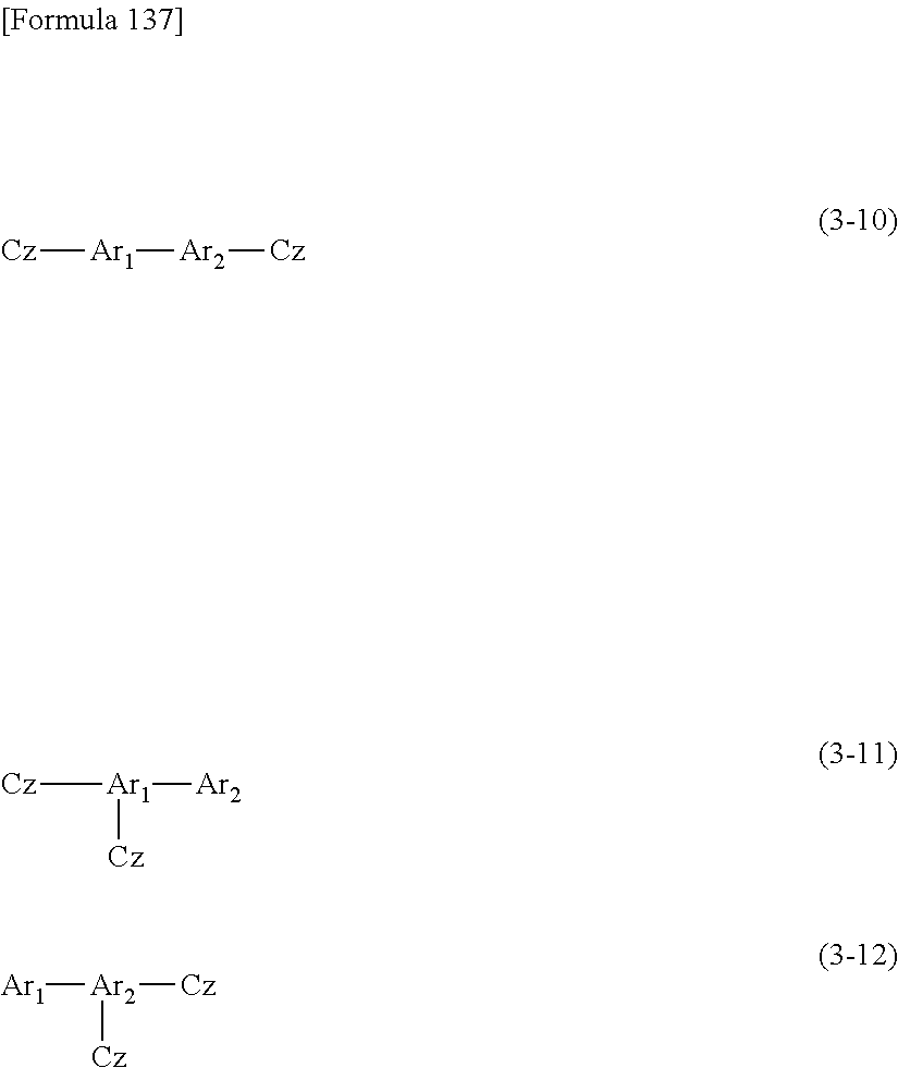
[Cz][Ar1][Ar2][Cz].[Cz][Ar1]([Ar2])[Cz].[Ar1][Ar2]([Cz])[Cz]
